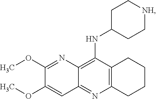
C12=C(N=C3C(=C1NC1CC[NH]CC1)N=C(OC)C(OC)=C3)CCCC2
